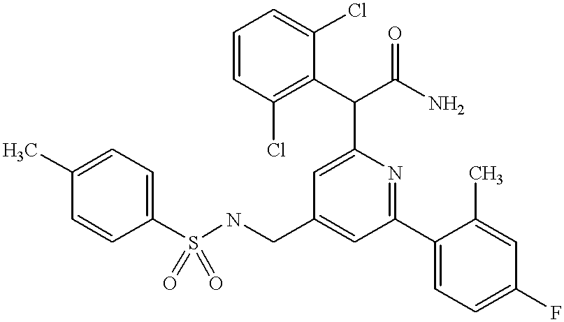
S(NCC1=CC(C2=CC=C(F)C=C2C)=NC(C(C2=C(Cl)C=CC=C2Cl)C(N)=O)=C1)(=O)(C1=CC=C(C)C=C1)=O
